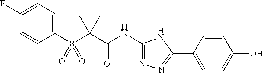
C1(S(C(C(NC2=NN=C(C3=CC=C(O)C=C3)N2)=O)(C)C)(=O)=O)=CC=C(F)C=C1
